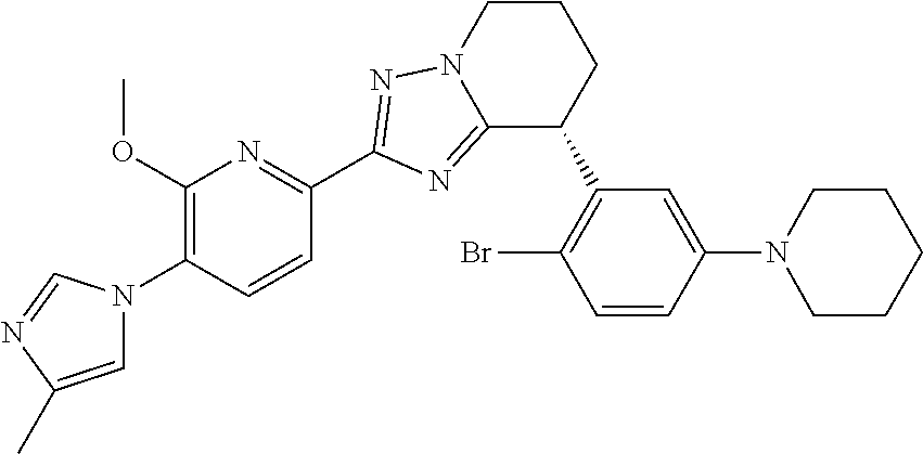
C1(OC)=C(N2C=C(C)N=C2)C=CC(C2=NN3C(=N2)C(C2=C(Br)C=CC(N4CCCCC4)=C2)CCC3)=N1
